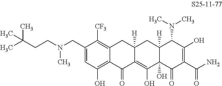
C1(CN(CCC(C)(C)C)C)=CC(O)=C2C(=C1[CF3])CC1([H])C(=C(O)C3(O)C([H])(C1)C(N(C)C)C(O)=C(C(N)=O)C3=O)C2=O
